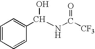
C1=CC=CC(C(NC([CF3])=O)O)=C1
